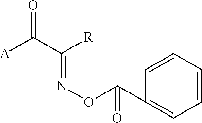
C1(C(ON=C(C([A])=O)[R])=O)=CC=CC=C1
